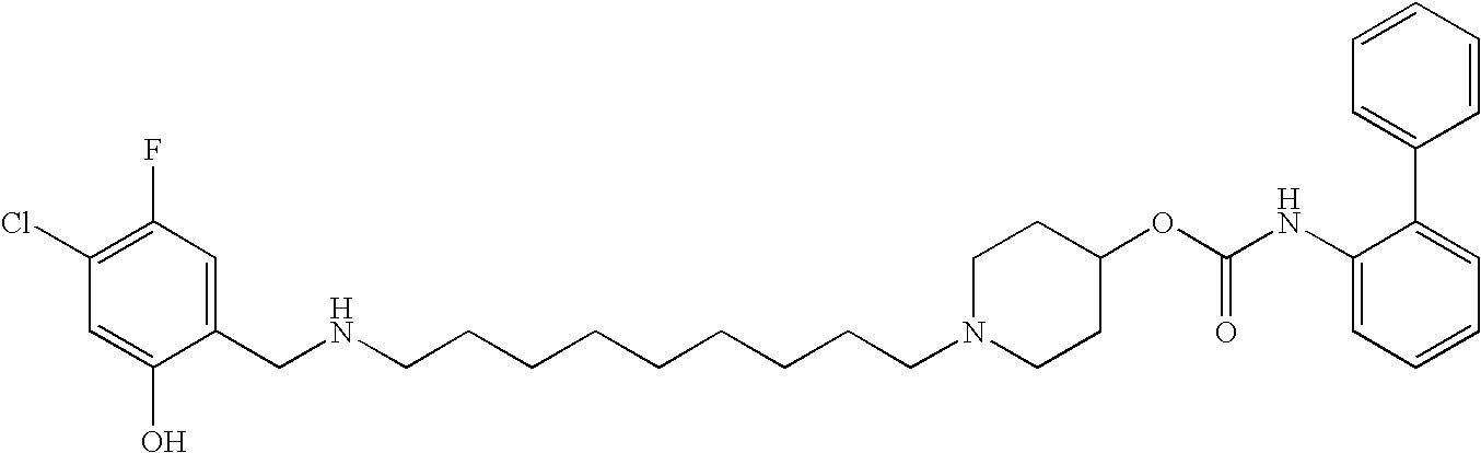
C1(CNCCCCCCCCCN2CCC(OC(NC3=CC=CC=C3C3=CC=CC=C3)=O)CC2)=CC(F)=C(Cl)C=C1O
